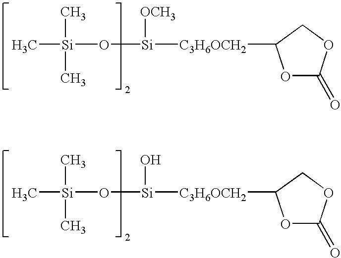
O1C(=O)OCC1[C3H6OCH2][Si](O[Si](C)(C)C)[OCH3].O1C(=O)OCC1[C3H6OCH2][Si](O[Si](C)(C)C)O
